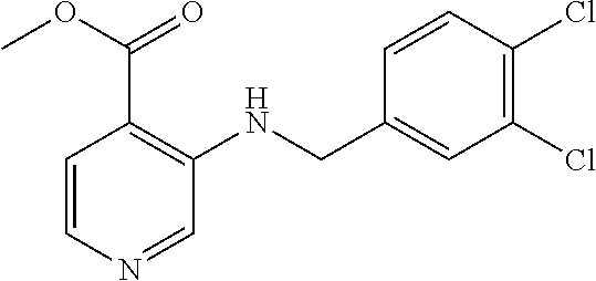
C1=CN=CC(NCC2=CC(Cl)=C(Cl)C=C2)=C1C(OC)=O
